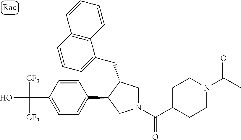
C(C1=CC=C(C2CN(C(=O)C3CCN(C(=O)C)CC3)CC2CC2=CC=CC3=C2C=CC=C3)C=C1)(O)([CF3])[CF3]
